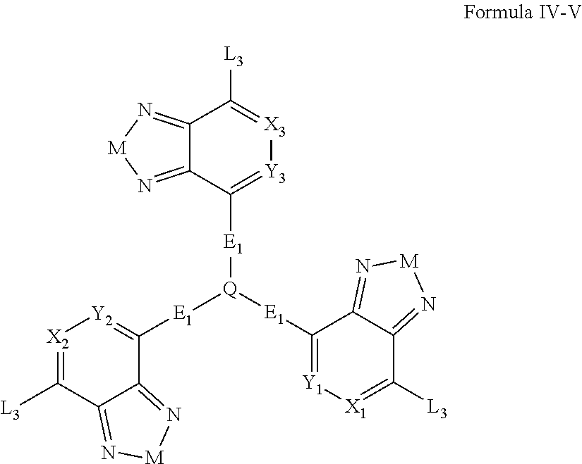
[X3]1=C([L3])C2=N[M]N=C2C([E1][Q]([E1]C2=[Y2][X2]=C([L3])C3=N[M]N=C23)[E1]C2=[Y1][X1]=C([L3])C3=N[M]N=C23)=[Y3]1
